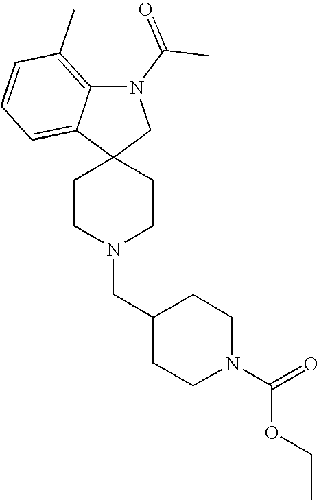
C1CN(CC2CCN(C(=O)OCC)CC2)CCC12CN(C(C)=O)C1=C(C)C=CC=C21
